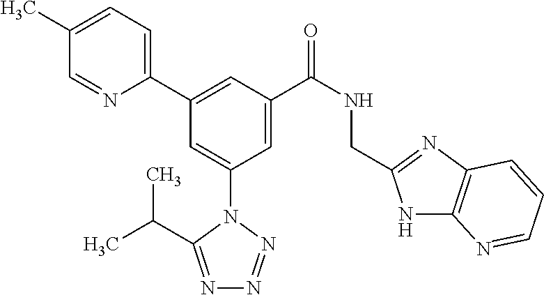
C1=C(C)C=NC(C2=CC(C(NCC3=NC4=C(N3)N=CC=C4)=O)=CC(N3C(C(C)C)=NN=N3)=C2)=C1
